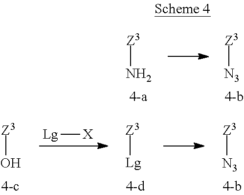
[Z3]O.[Lg][X].[Z3][Lg].[Z3][N3].[Z3][N3].[Z3]N
